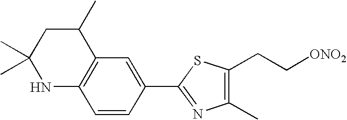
C1(C2=NC(C)=C(CC[ONO2])S2)=CC2=C(C=C1)NC(C)(C)CC2C
